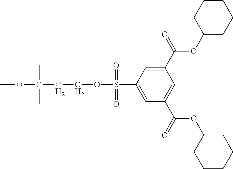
C1(C(=O)OC2CCCCC2)=CC(S(OCCC(OC)(C)C)(=O)=O)=CC(C(=O)OC2CCCCC2)=C1
